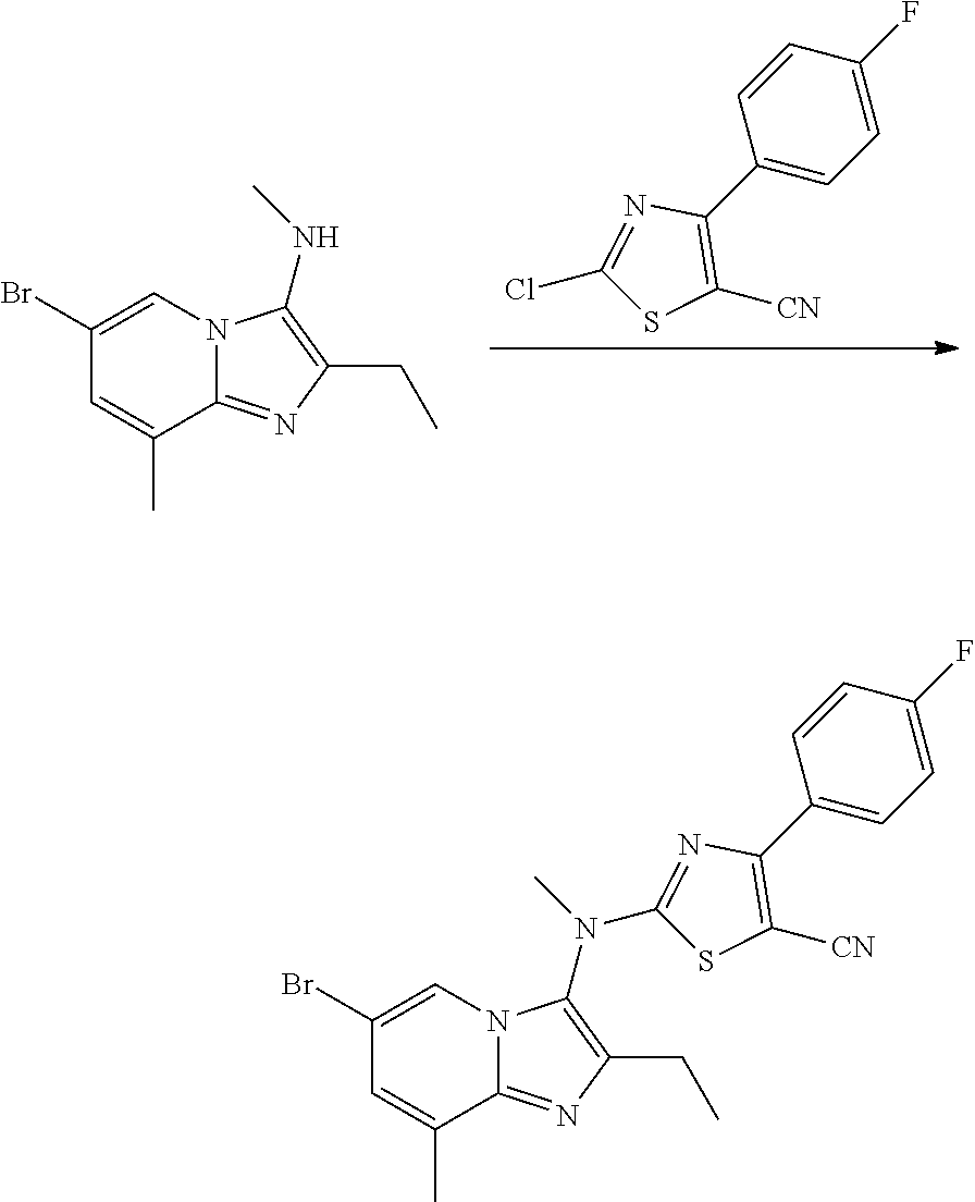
C1(Br)=CN2C(=NC(CC)=C2N(C2=NC(C3=CC=C(F)C=C3)=C([CN])S2)C)C(C)=C1.C1(C2=C([CN])SC(Cl)=N2)=CC=C(F)C=C1.C1(Br)=CN2C(=NC(CC)=C2NC)C(C)=C1
